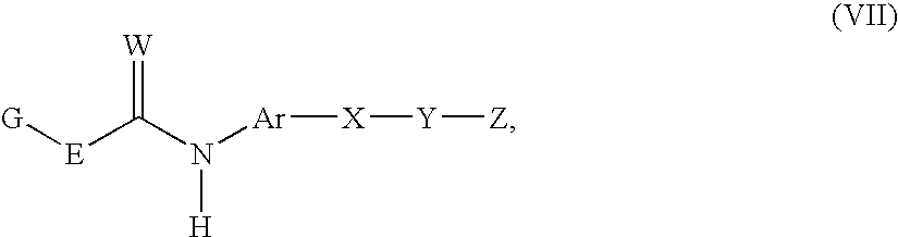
[G][E]C(N([Ar][X][Y][Z])[H])=[W]
